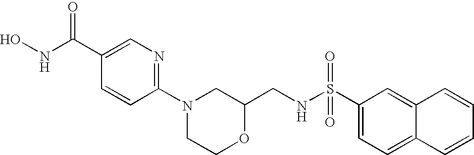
C1=CC(N2CCOC(CNS(C3=CC=C4C(=C3)C=CC=C4)(=O)=O)C2)=NC=C1C(NO)=O
